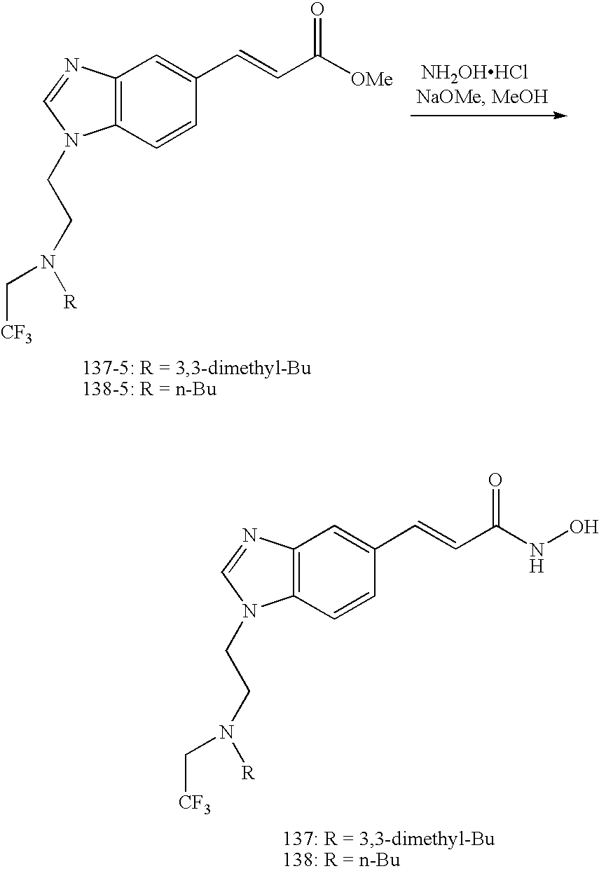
C12=C(C=CC(C=CC(NO)=O)=C1)N(CCN(C[CF3])[R])C=N2.C12=C(C=CC(C=CC([OMe])=O)=C1)N(CCN(C[CF3])[R])C=N2
